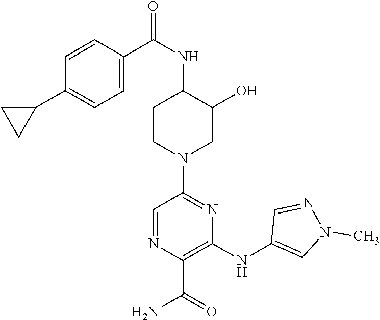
C1(C(=O)NC2C(O)CN(C3=NC(NC4=CN(C)N=C4)=C(C(=O)N)N=C3)CC2)=CC=C(C2CC2)C=C1
